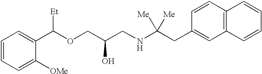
C1=CC=C([OMe])C(C(OCC(CNC(CC2=CC3=C(C=C2)C=CC=C3)([Me])[Me])O)[Et])=C1
